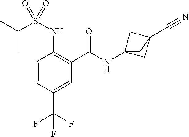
C1=CC(C(F)(F)F)=CC(C(=O)NC23CC(C#N)(C2)C3)=C1NS(C(C)C)(=O)=O
